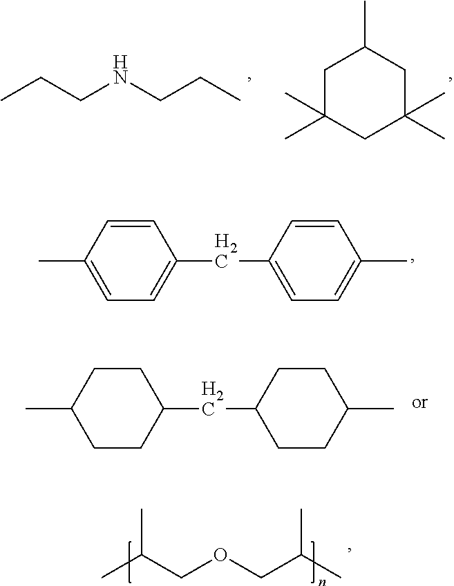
CCCNCCC.C1C(C)(C)CC(C)(C)CC1C.C1(C)=CC=C(CC2=CC=C(C)C=C2)C=C1.C1(C)CCC(CC2CCC(C)CC2)CC1.CC(COCC(C)C)C
